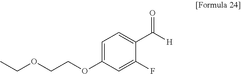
C1=C(OCCOCC)C=C(F)C(C([H])=O)=C1
